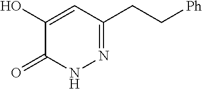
C1(O)=CC(CC[Ph])=NNC1=O
